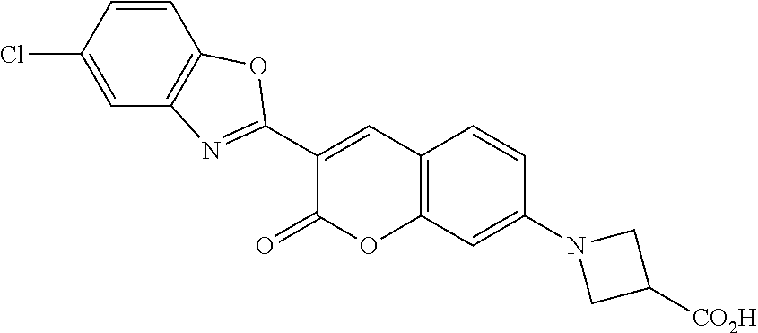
C12=C(C=C(N3CC([CO2H])C3)C=C1)OC(=O)C(C1=NC3=C(O1)C=CC(Cl)=C3)=C2
